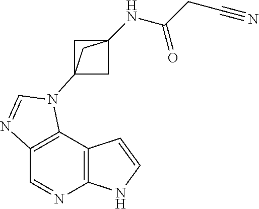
C1=NC2=C(C3=C1N=CN3C13CC(NC(CC#N)=O)(C1)C3)C=CN2
